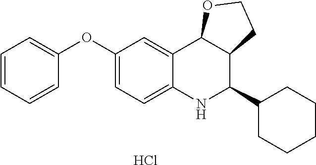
Cl.C12=CC(OC3=CC=CC=C3)=CC=C1NC(C1CCCCC1)C1C2OCC1
